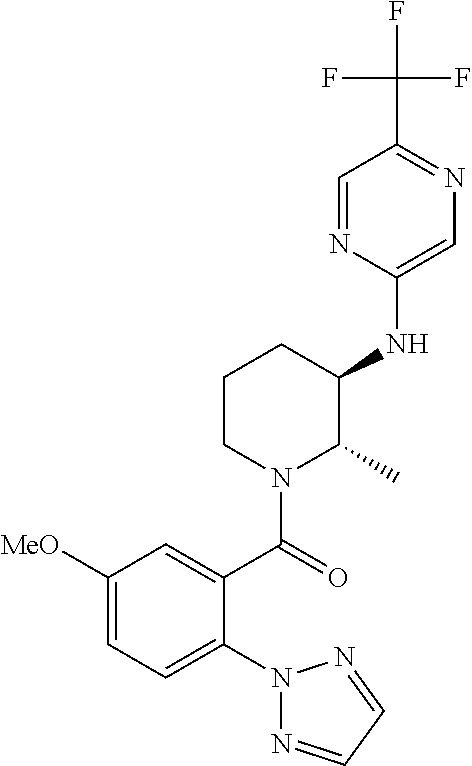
C1CN(C(=O)C2=CC([MeO])=CC=C2N2N=CC=N2)C(C)C(NC2=CN=C(C(F)(F)F)C=N2)C1
